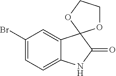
C1(Br)=CC=C2C(=C1)C1(C(=O)N2)OCCO1
